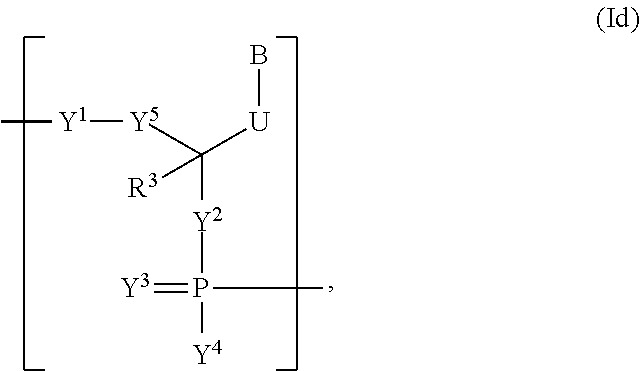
C([Y2]P([Y4])(C)=[Y3])([U]B)([Y5][Y1]C)[R3]
